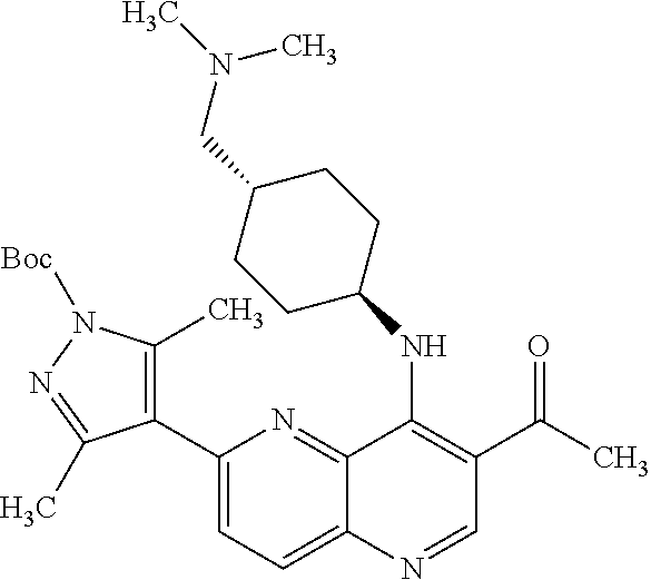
C1(C2=C(C)N([Boc])N=C2C)=CC=C2C(=N1)C(NC1CCC(CN(C)C)CC1)=C(C(=O)C)C=N2
